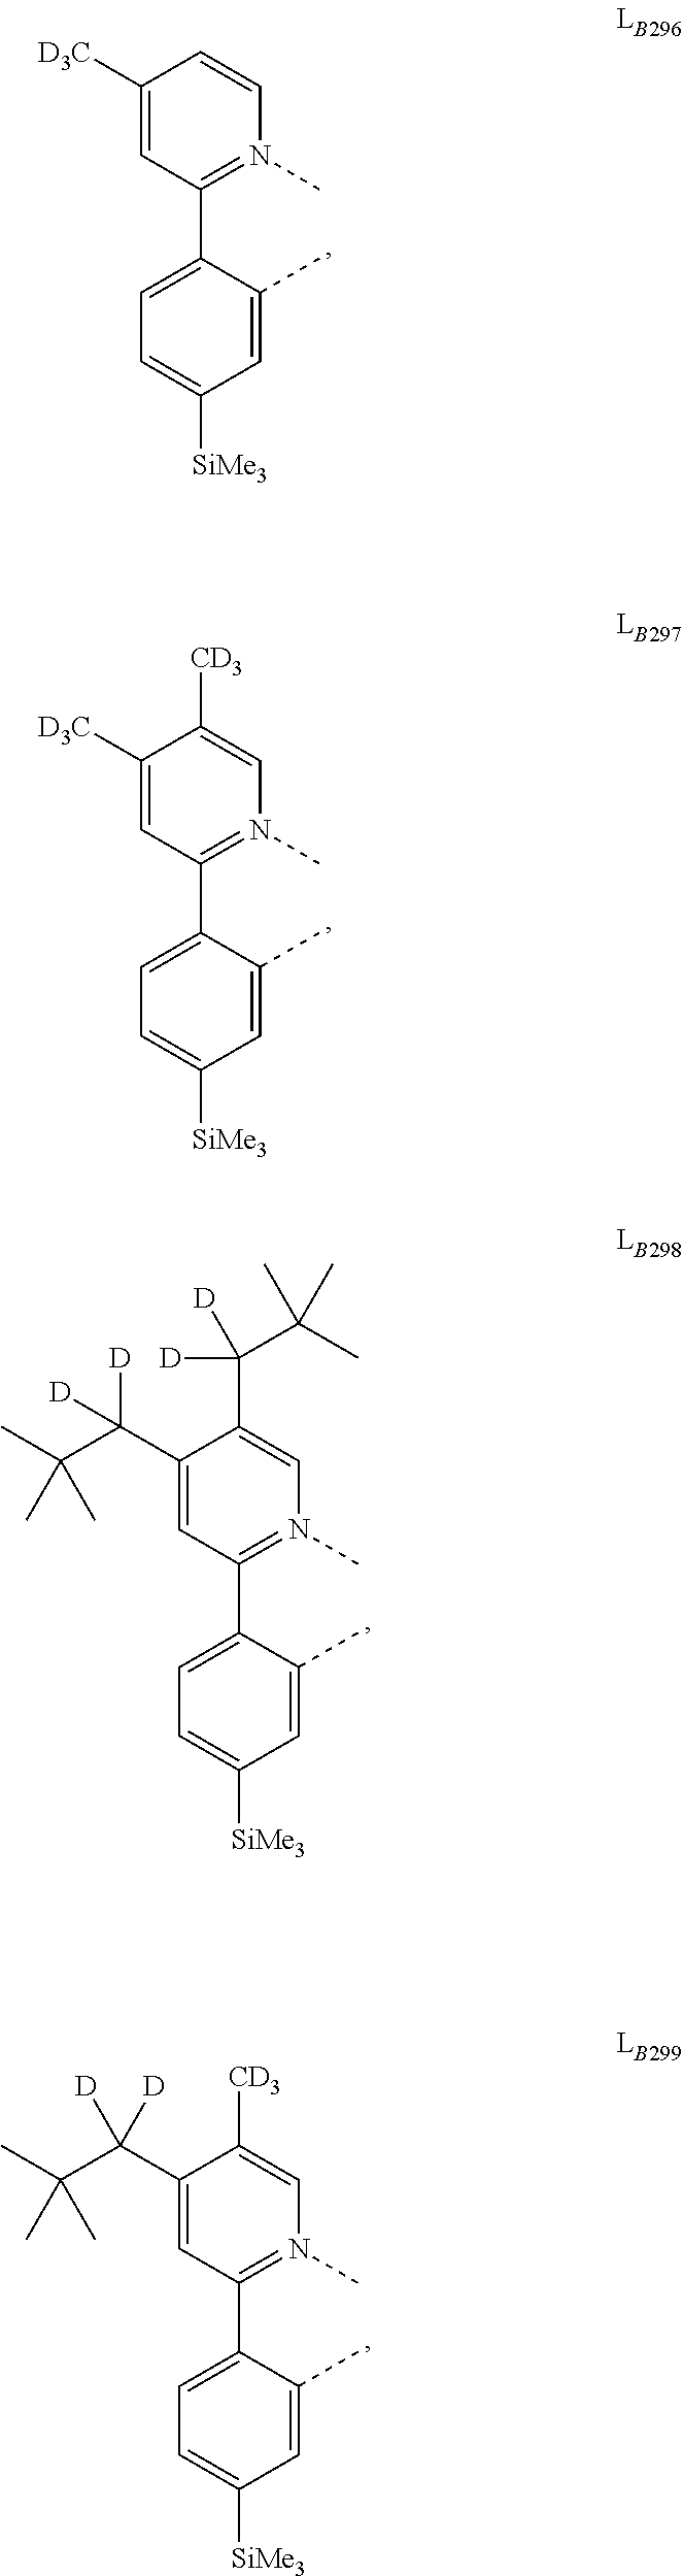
C1(C2=CC=C([SiMe3])C=C2C)=N(C)C=C([CD3])C(C(C(C)(C)C)([D])[D])=C1.C1(C2=CC=C([SiMe3])C=C2C)=N(C)C=CC([D3C])=C1.C1(C2=CC=C([SiMe3])C=C2C)=N(C)C=C([CD3])C([D3C])=C1.C1(C2=CC=C([SiMe3])C=C2C)=N(C)C=C(C(C(C)(C)C)([D])[D])C(C(C(C)(C)C)([D])[D])=C1
